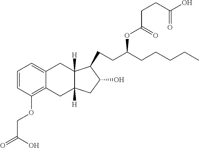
C1=CC(OCC(=O)O)=C2C(=C1)CC1([H])C([H])(C2)CC(O)C1CCC(CCCCC)OC(CCC(O)=O)=O
